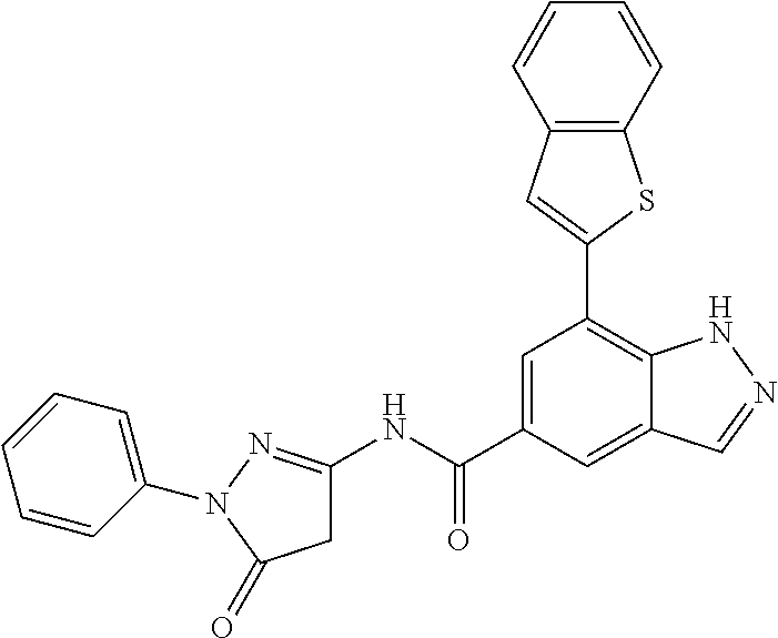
N(C(C1=CC(C2=CC3=C(S2)C=CC=C3)=C2C(=C1)C=NN2)=O)C1=NN(C2=CC=CC=C2)C(=O)C1
